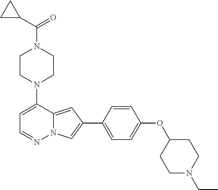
N1(C2=CC=NN3C2=CC(C2=CC=C(OC4CCN(CC)CC4)C=C2)=C3)CCN(C(C2CC2)=O)CC1
